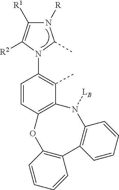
CC1=C(N2C(C)N([R])C([R1])=C2[R2])C=CC2=C1N([LB])C1=C(C3=C(O2)C=CC=C3)C=CC=C1
